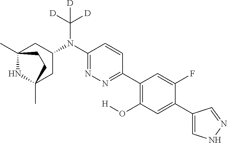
C12(C)NC(C)(CC(N(C3=NN=C(C4=C(O[H])C=C(C5=CNN=C5)C(F)=C4)C=C3)C([D])([D])[D])C1)CC2
